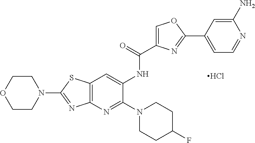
Cl.C12=C(N=C(N3CCC(F)CC3)C(NC(C3=COC(C4=CC=NC(N)=C4)=N3)=O)=C1)N=C(N1CCOCC1)S2
